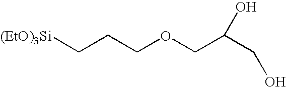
C(COCC(CO)O)C[(EtO)3Si]
